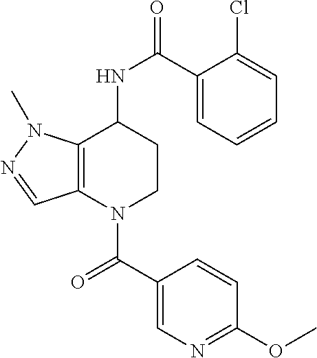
C1(C(NC2CCN(C(C3=CN=C(OC)C=C3)=O)C3=C2N(C)N=C3)=O)=CC=CC=C1Cl
